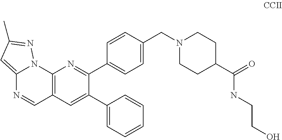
C12=C(C=C(C3=CC=CC=C3)C(C3=CC=C(CN4CCC(C(=O)NCCO)CC4)C=C3)=N1)C=NC1=CC(C)=NN21
